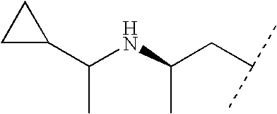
C1(C(NC(CC(C)C)C)C)CC1
